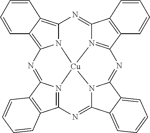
N12C3=C4C(=C1N=C1N5=C(C6=C1C=CC=C6)N=C1N6[Cu]25N2=C(C5=C(C2=N3)C=CC=C5)N=C6C2=CC=CC=C12)C=CC=C4
